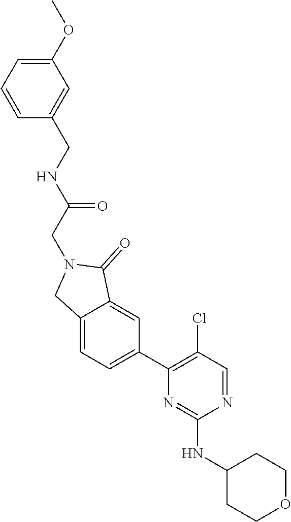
N1=CC(Cl)=C(C2=CC=C3C(=C2)C(=O)N(CC(=O)NCC2=CC(OC)=CC=C2)C3)N=C1NC1CCOCC1
